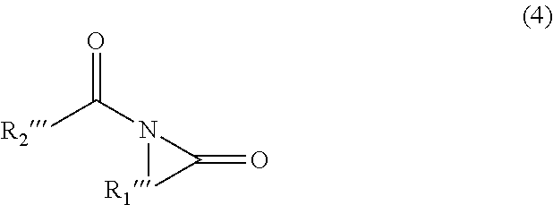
O=C(N1[R1]C1=O)[R2]
